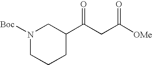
N1([Boc])CCCC(C(CC([OMe])=O)=O)C1
